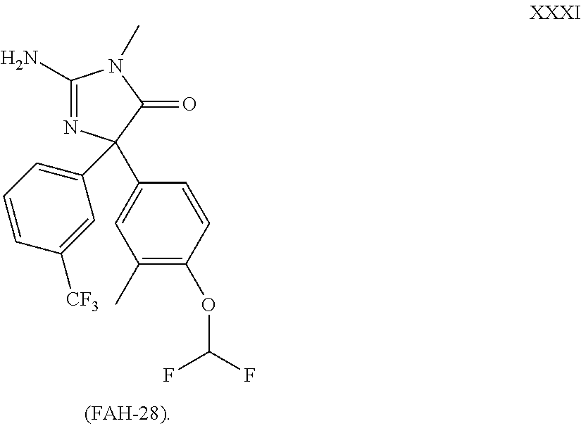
C1(N)=NC(C2=CC(C)=C(OC(F)F)C=C2)(C2=CC=CC([CF3])=C2)C(=O)N1C
